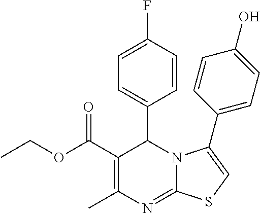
C1(C(OCC)=O)=C(C)N=C2N(C1C1=CC=C(F)C=C1)C(C1=CC=C(O)C=C1)=CS2
